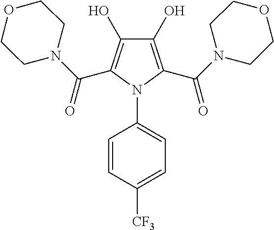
C1(O)=C(C(N2CCOCC2)=O)N(C2=CC=C([CF3])C=C2)C(C(N2CCOCC2)=O)=C1O
